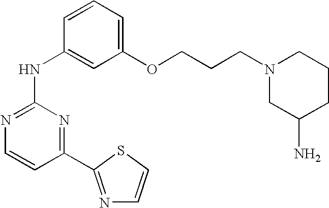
N1=C(NC2=CC(OCCCN3CC(N)CCC3)=CC=C2)N=C(C2=NC=CS2)C=C1
